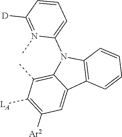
C1([Ar2])=C([LA])C(C)=C2C(=C1)C1=C(N2C2=CC=CC([D])=N2C)C=CC=C1
